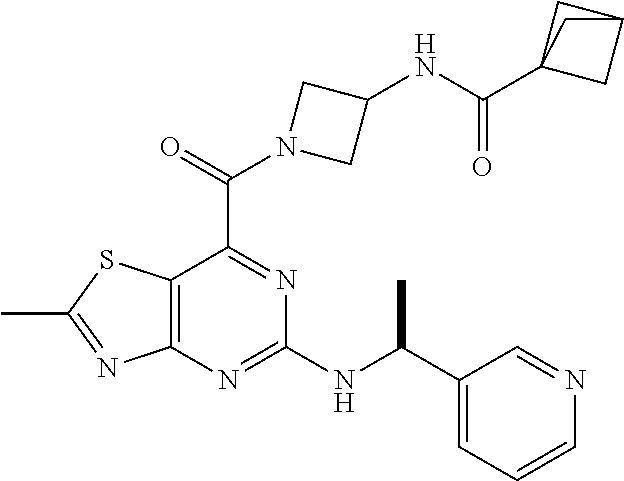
C12=C(N=C(NC(C3=CC=CN=C3)C)N=C1C(=O)N1CC(NC(C34CC(C3)C4)=O)C1)N=C(C)S2
